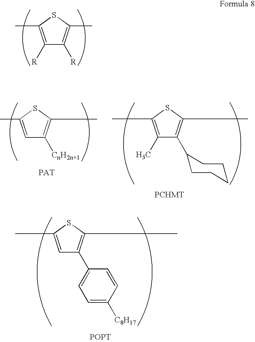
C1([R])=C(C)SC(C)=C1[R].C1(C)=C(C)SC(C)=C1C1CCCCC1.C1=C(C)SC(C)=C1[CnH2n+1].C1=C(C)SC(C)=C1C1=CC=C([C8H17])C=C1.[POPT]
